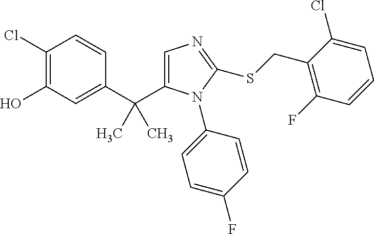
C1(Cl)=C(O)C=C(C(C)(C)C2=CN=C(SCC3=C(F)C=CC=C3Cl)N2C2=CC=C(F)C=C2)C=C1
